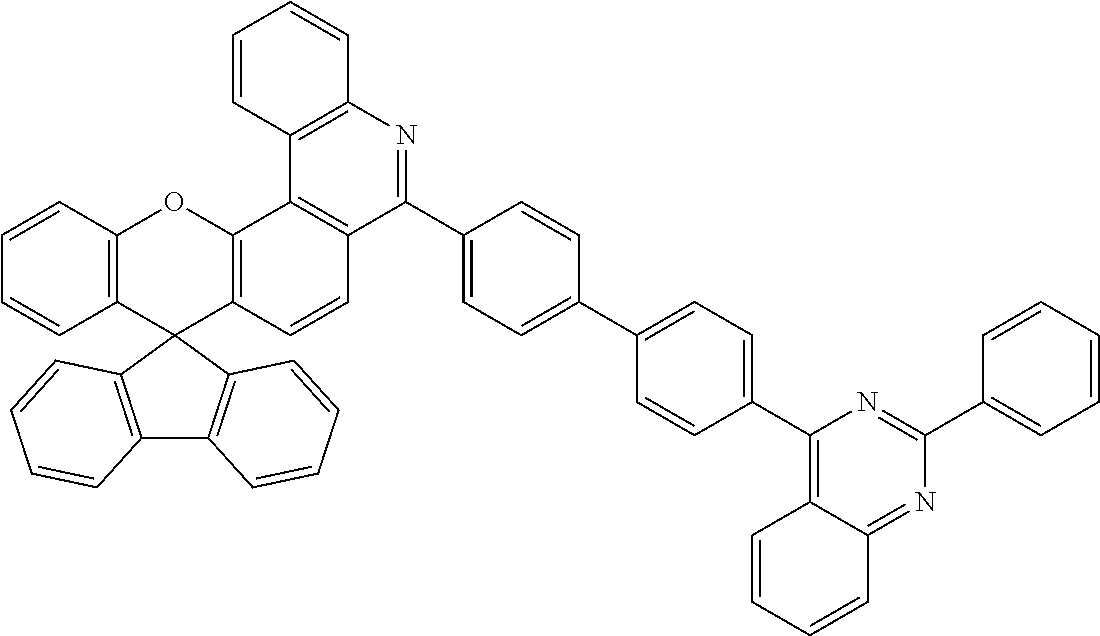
C12=C(C3(C4=C(O1)C1=C(C=C4)C(C4=CC=C(C5=CC=C(C6=C7C(=NC(C8=CC=CC=C8)=N6)C=CC=C7)C=C5)C=C4)=NC4=C1C=CC=C4)C1=C(C4=C3C=CC=C4)C=CC=C1)C=CC=C2
